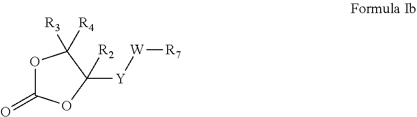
O1C(=O)OC([Y][W][R7])([R2])C1([R3])[R4]
